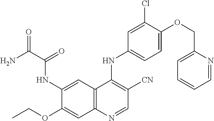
NC(C(=O)NC1=CC2=C(C=C1OCC)N=CC([CN])=C2NC1=CC=C(OCC2=CC=CC=N2)C(Cl)=C1)=O
